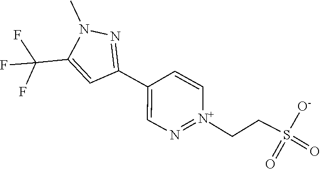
S(=O)(=O)([O-])CC[N+]1=NC=C(C2=NN(C)C(C(F)(F)F)=C2)C=C1
